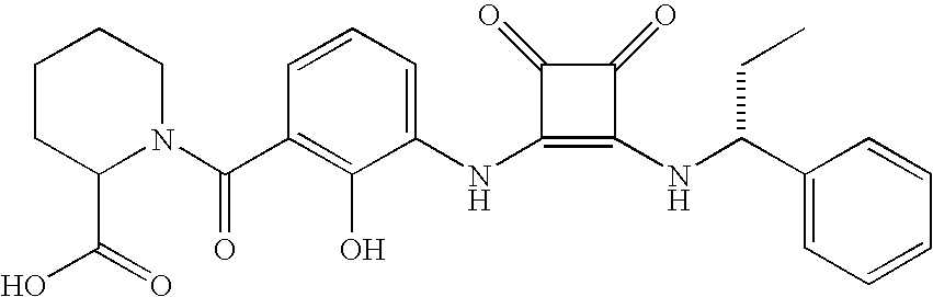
N(C1=C(NC(CC)C2=CC=CC=C2)C(=O)C1=O)C1=CC=CC(C(=O)N2C(C(O)=O)CCCC2)=C1O
